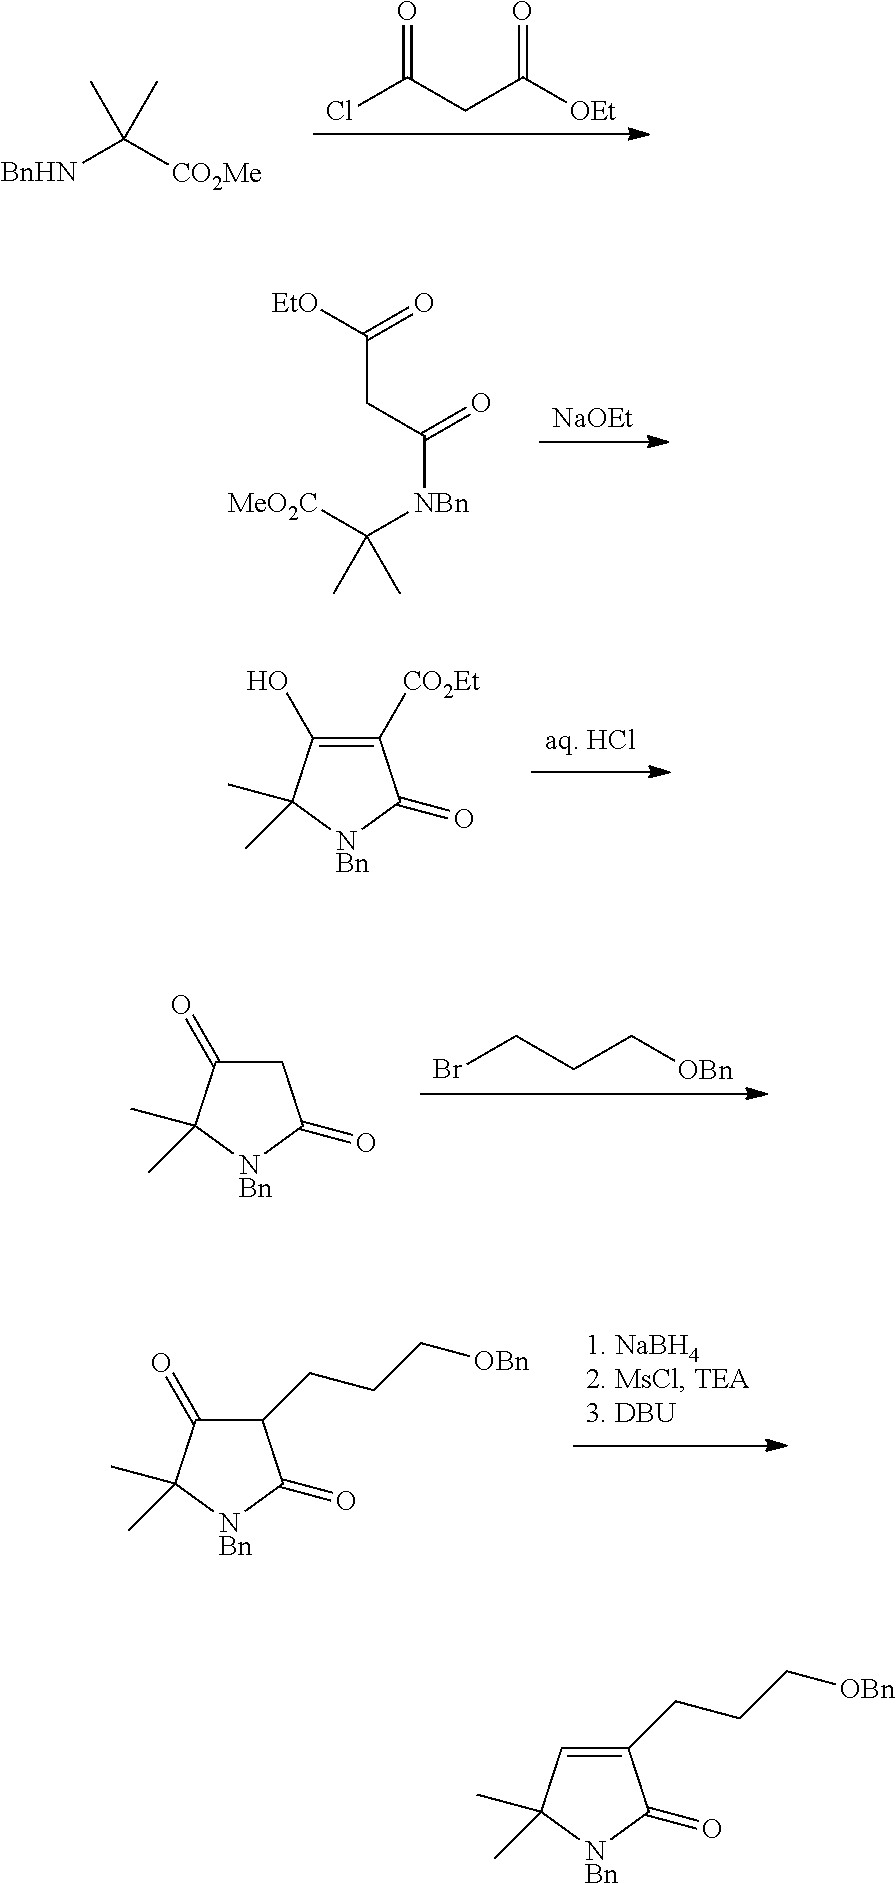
ClC(CC([OEt])=O)=O.[BnHN]C([CO2Me])(C)C.[NaOEt].[MeO2C]C([NBn]C(=O)CC([EtO])=O)(C)C.C1([CO2Et])=C(O)C(C)(C)[NBn]C1=O.BrCCC[OBn].C1C(=O)C(C)(C)[NBn]C1=O.C1(CCC[OBn])C(=O)C(C)(C)[NBn]C1=O.C1(CCC[OBn])=CC(C)(C)[NBn]C1=O
